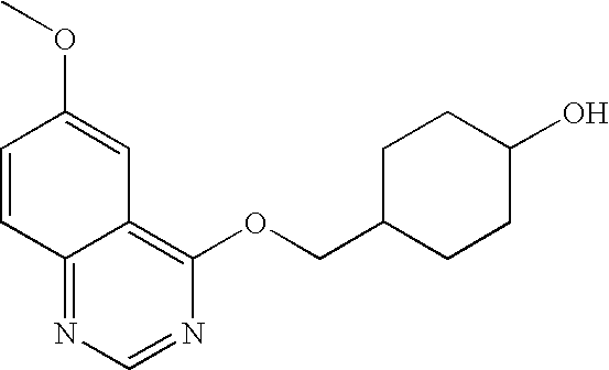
C1=CC2=NC=NC(OCC3CCC(O)CC3)=C2C=C1OC
